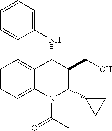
C1=CC=C2C(=C1)C(NC1=CC=CC=C1)C(CO)C(C1CC1)N2C(C)=O
